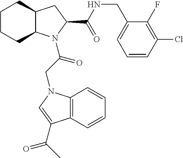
C1CCC2C(C1)CC(C(NCC1=CC=CC(Cl)=C1F)=O)N2C(CN1C2=C(C(C(C)=O)=C1)C=CC=C2)=O
